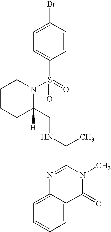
C(NC(C1=NC2=CC=CC=C2C(=O)N1C)C)C1([H])N(S(=O)(C2=CC=C(Br)C=C2)=O)CCCC1
